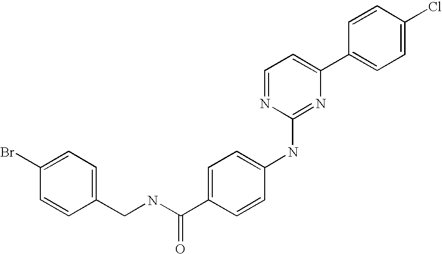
C1=CC(C2=CC=NC(NC3=CC=C(C(NCC4=CC=C(Br)C=C4)=O)C=C3)=N2)=CC=C1Cl
